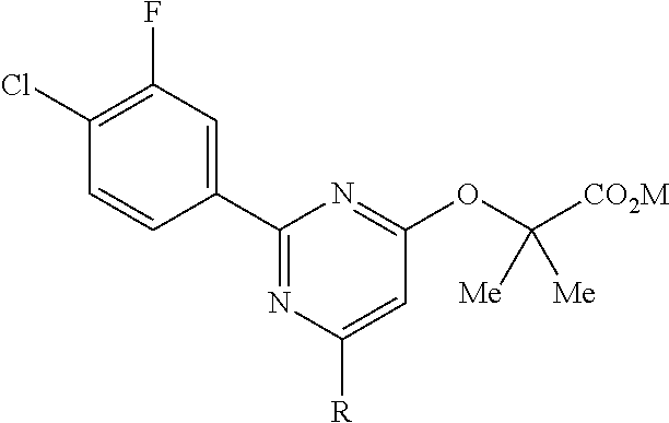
C1(C2=CC(F)=C(Cl)C=C2)=NC([R])=CC(OC([CO2M])([Me])[Me])=N1
